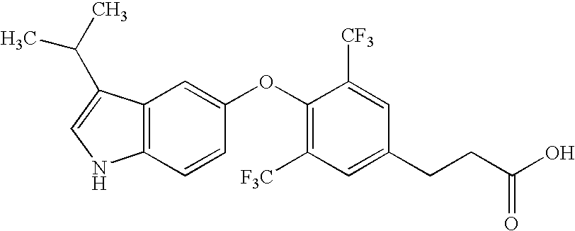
C12=C(C(C(C)C)=CN1)C=C(OC1=C([F3C])C=C(CCC(O)=O)C=C1[CF3])C=C2
